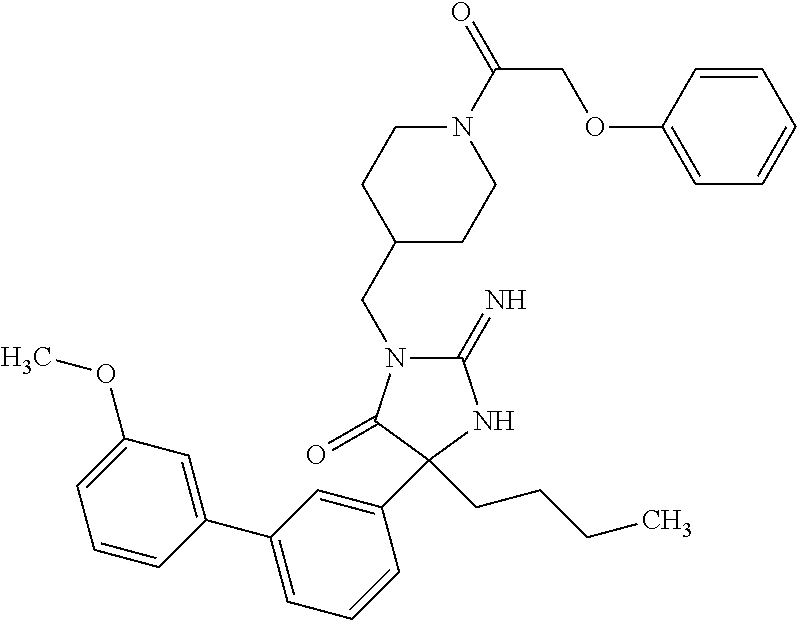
C1(OC)=CC=CC(C2=CC=CC(C3(CCCC)C(=O)N(CC4CCN(C(=O)COC5=CC=CC=C5)CC4)C(=N)N3)=C2)=C1
